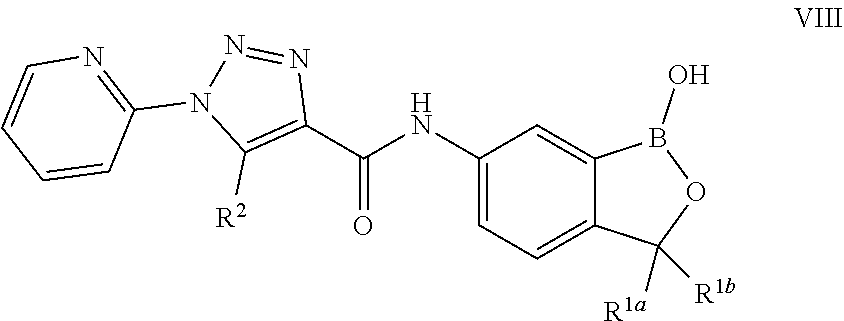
C1(NC(C2=C([R2])N(C3=NC=CC=C3)N=N2)=O)=CC=C2C(=C1)B(O)OC2([R1b])[R1a]
